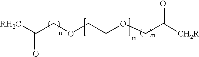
[RH2C]C(COCCOCC([CH2R])=O)=O
